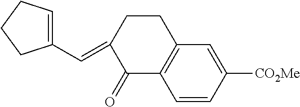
C1(C=C2C(=O)C3=C(CC2)C=C([CO2Me])C=C3)=CCCC1
